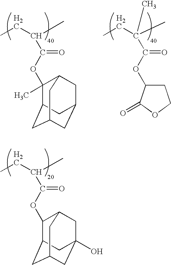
CCC(C)C(OC1(C)C2CC3CC(CC1C3)C2)=O.CCC(C)(C(OC1CCOC1=O)=O)C.CCC(C)C(OC1C2CC3CC(O)(CC1C3)C2)=O
